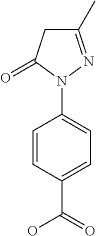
C1(C)=NN(C2=CC=C(C(=O)O)C=C2)C(=O)C1
